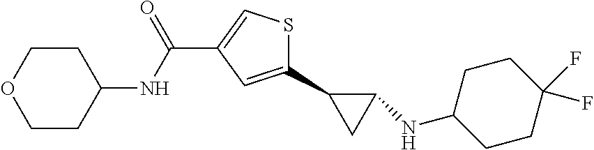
C1(C2CC2NC2CCC(F)(F)CC2)=CC(C(NC2CCOCC2)=O)=CS1
